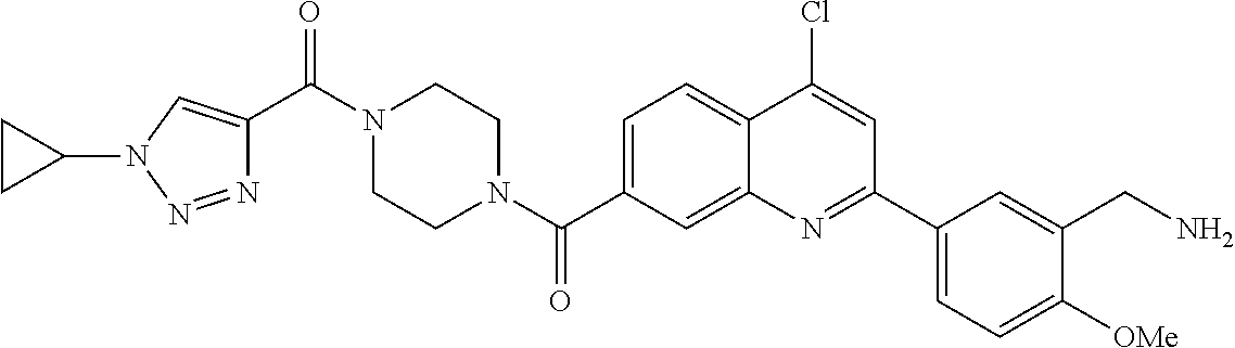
N1(C(C2=CN(C3CC3)N=N2)=O)CCN(C(=O)C2=CC=C3C(=C2)N=C(C2=CC=C([OMe])C(CN)=C2)C=C3Cl)CC1
